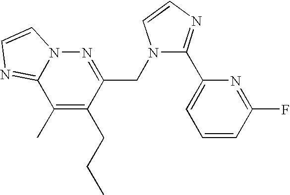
N1=C(CN2C(C3=CC=CC(F)=N3)=NC=C2)C(CCC)=C(C)C2=NC=CN12
